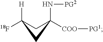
C1C([H])([18F])CC1(N[PG2])[COO][PG1]
